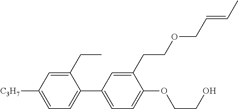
C1(CC)=CC([C3H7])=CC=C1C1=CC=C(OCCO)C(CCOCC=CC)=C1
